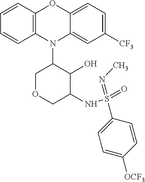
N1(C2COCC(NS(=O)(=NC)C3=CC=C([OCF3])C=C3)C2O)C2=C(C=CC=C2)OC2=CC=C([CF3])C=C12
